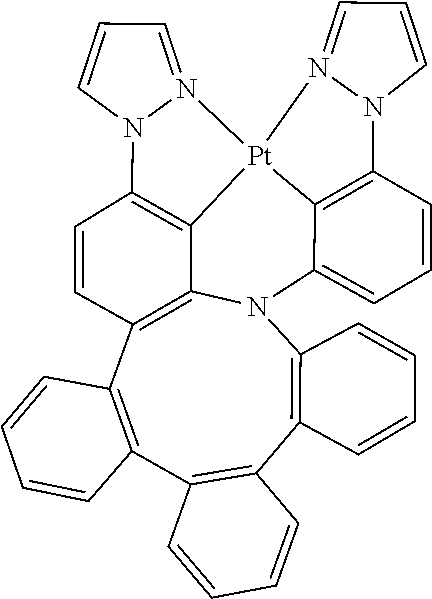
C1=CN2C3=C4[Pt]5(C6=C(N7C=CC=N57)C=CC=C6N5C6=C(C7=C(C8=C(C(=C54)C=C3)C=CC=C8)C=CC=C7)C=CC=C6)N2=C1
